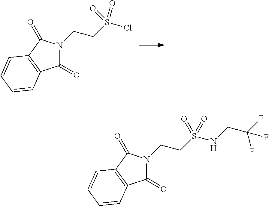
N1(CCS(Cl)(=O)=O)C(=O)C2=C(C1=O)C=CC=C2.N1(CCS(NCC(F)(F)F)(=O)=O)C(=O)C2=C(C1=O)C=CC=C2
